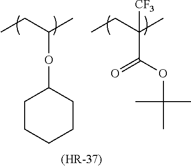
[(HR-37)].CCC(C)OC1CCCCC1.CCC(C)([CF3])C(OC(C)(C)C)=O
